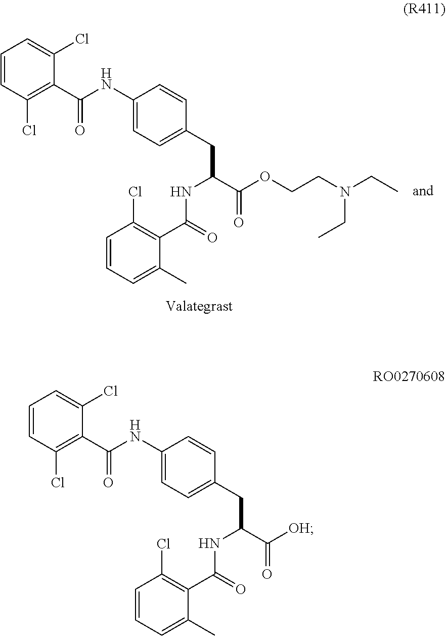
C1=CC(Cl)=C(C(NC2=CC=C(CC(C([OH])=O)NC(C3=C(Cl)C=CC=C3C)=O)C=C2)=O)C(Cl)=C1.C1=CC(Cl)=C(C(NC2=CC=C(CC(C(OCCN(CC)CC)=O)NC(C3=C(Cl)C=CC=C3C)=O)C=C2)=O)C(Cl)=C1.[Valategrast]
